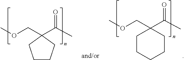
COCC1(C(C)=O)CCCC1.COCC1(C(C)=O)CCCCC1
